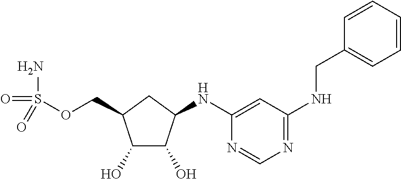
C1(O)C(O)C(NC2=CC(NCC3=CC=CC=C3)=NC=N2)CC1COS(N)(=O)=O
